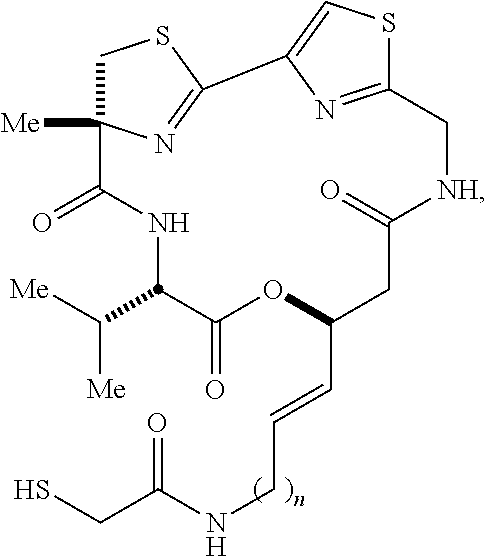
C1C2([Me])N=C(S1)C1=CSC(=N1)C[NH]C(=O)CC(C=CCNC(=O)CS)OC(=O)C(C([Me])[Me])NC2=O
